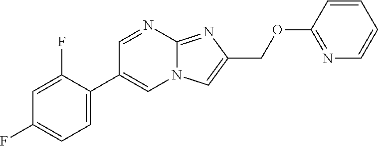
C1=C(C2=CN3C(=NC(COC4=NC=CC=C4)=C3)N=C2)C(F)=CC(F)=C1
